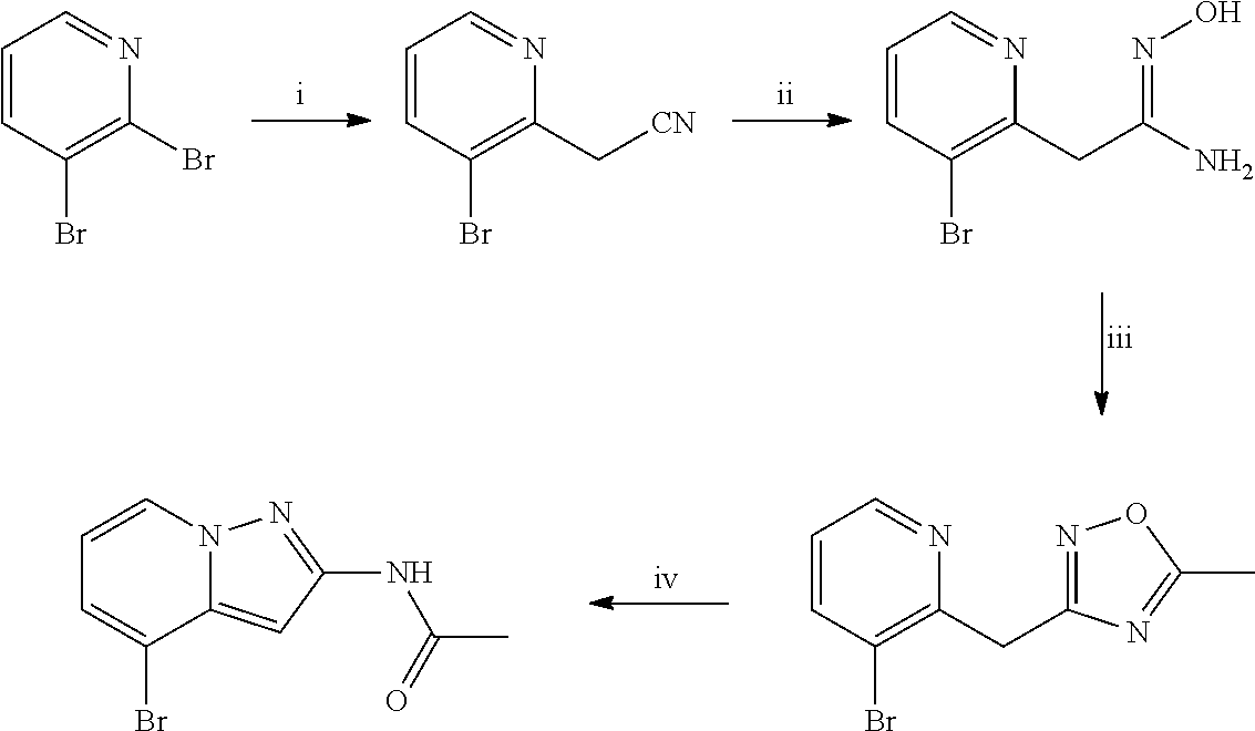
C1=CC(Br)=C(Br)N=C1.C1=CC(Br)=C(C[CN])N=C1.C1=CC(Br)=C(CC(N)=NO)N=C1.C1=CC(Br)=C(CC2=NOC(C)=N2)N=C1.C1=CC=C(Br)C2=CC(NC(C)=O)=NN12
